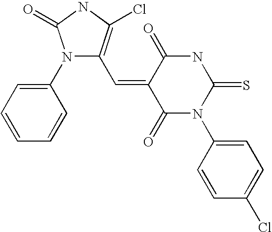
N1(C2=CC=CC=C2)C(C=C2C(=O)N(C3=CC=C(Cl)C=C3)C(=S)NC2=O)=C(Cl)NC1=O
